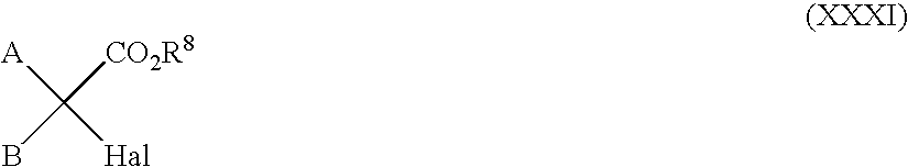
BC([CO2R8])([A])[Hal]
